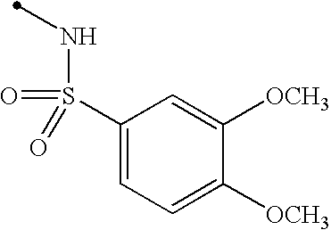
C1(S(NC)(=O)=O)=CC=C([OCH3])C([OCH3])=C1
